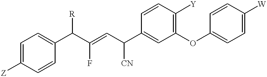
C1=C([Z])C=CC(C(C(=CC(C2=CC(OC3=CC=C([W])C=C3)=C([Y])C=C2)[CN])F)[R])=C1
